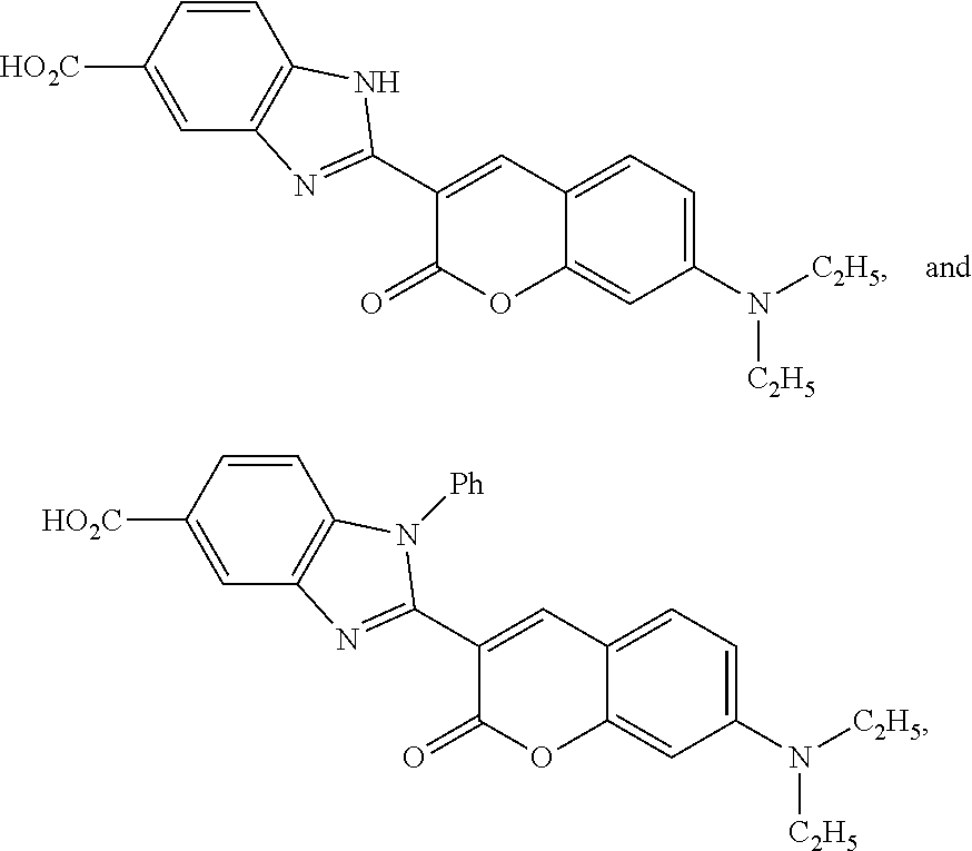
C1=CC([HO2C])=CC2=C1NC(C1=CC3=CC=C(N([C2H5])[C2H5])C=C3OC1=O)=N2.C1=CC([HO2C])=CC2=C1N([Ph])C(C1=CC3=CC=C(N([C2H5])[C2H5])C=C3OC1=O)=N2
